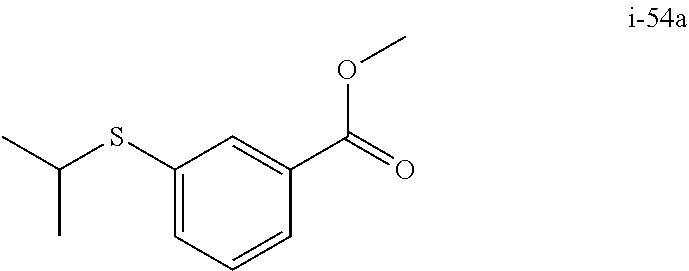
C1(SC(C)C)=CC=CC(C(=O)OC)=C1
